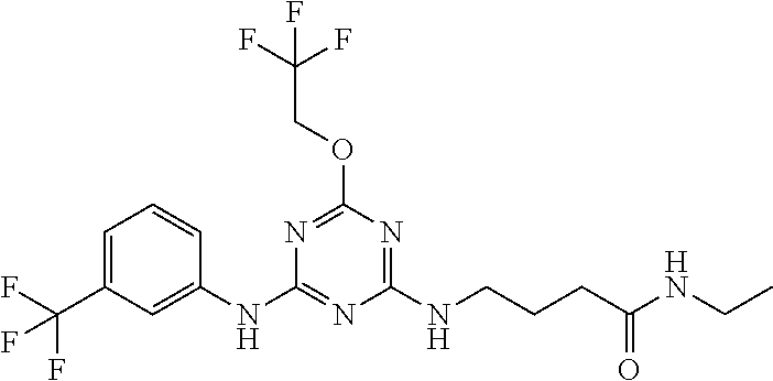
C1=CC(NC2=NC(NCCCC(NCC)=O)=NC(OCC(F)(F)F)=N2)=CC(C(F)(F)F)=C1
